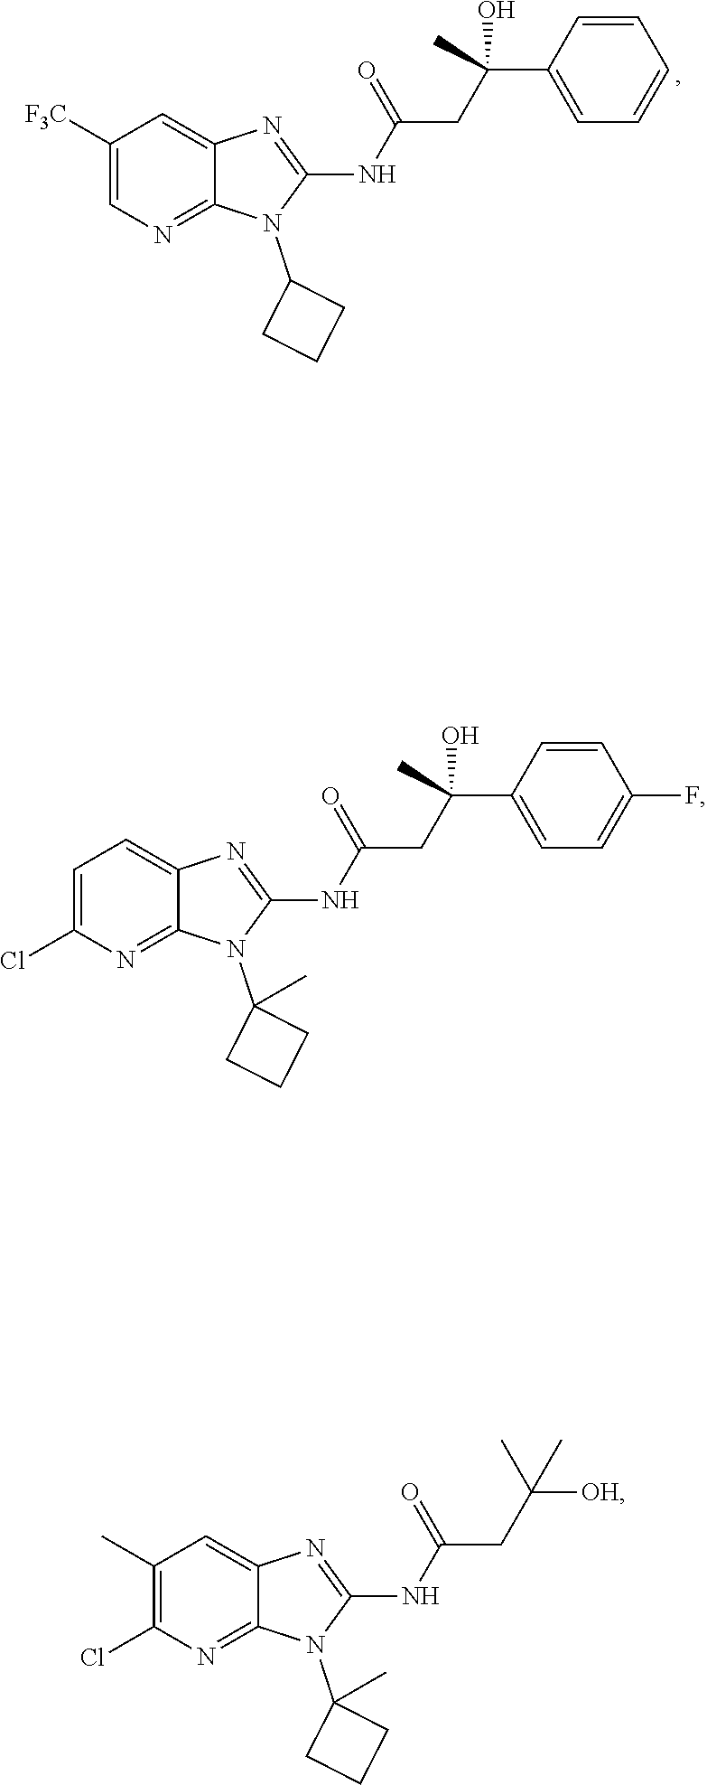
N(C1=NC2=CC([F3C])=CN=C2N1C1CCC1)C(CC(C1=CC=CC=C1)(C)O)=O.N(C1=NC2=CC=C(Cl)N=C2N1C1(C)CCC1)C(CC(C1=CC=C(F)C=C1)(C)O)=O.N(C1=NC2=CC(C)=C(Cl)N=C2N1C1(C)CCC1)C(CC([OH])(C)C)=O
